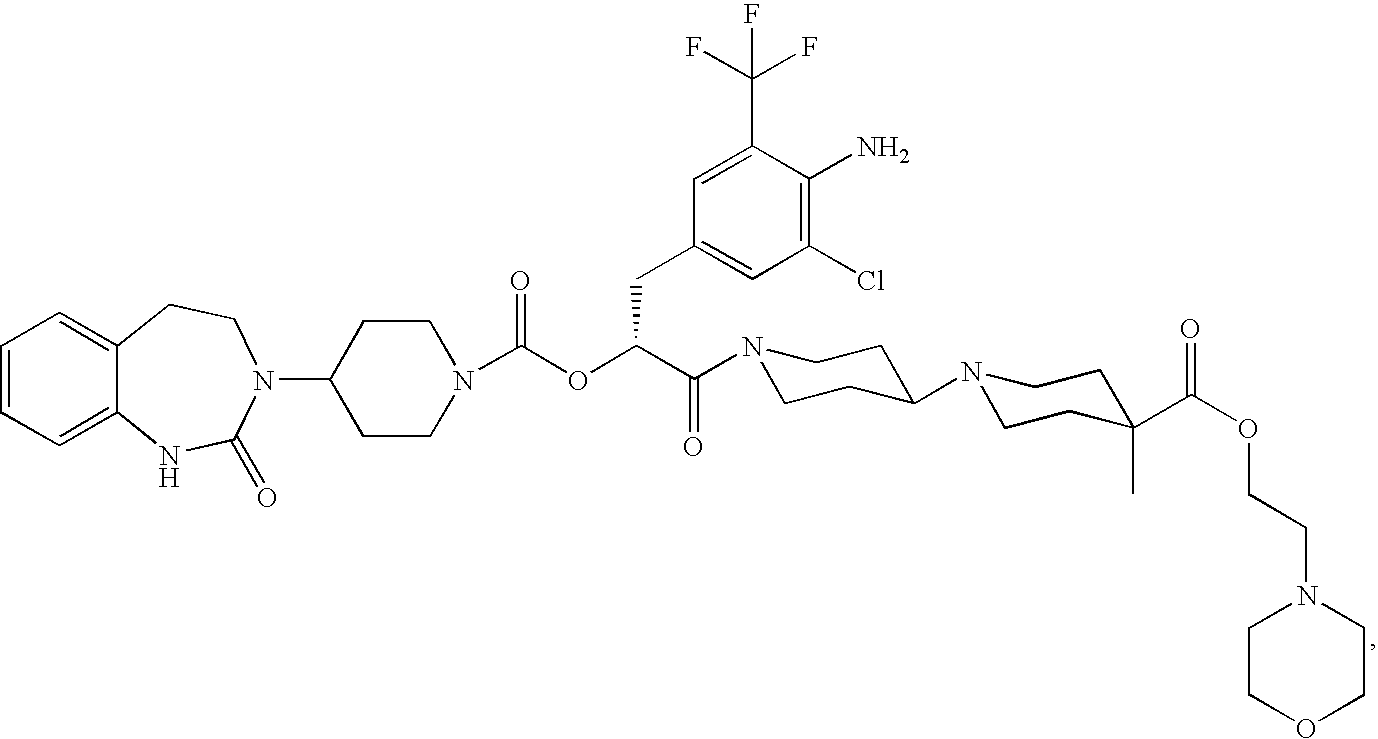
C1=CC=C2C(=C1)CCN(C1CCN(C(OC(C(=O)N3CCC(N4CCC(C(OCCN5CCOCC5)=O)(C)CC4)CC3)CC3=CC(Cl)=C(N)C(C(F)(F)F)=C3)=O)CC1)C(=O)N2
